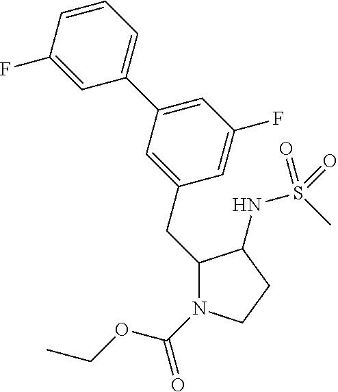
C1(CC2=CC(C3=CC=CC(F)=C3)=CC(F)=C2)N(C(=O)OCC)CCC1NS(C)(=O)=O
